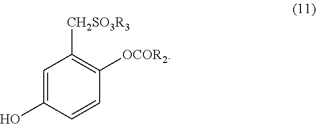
C1=CC(O)=CC([CH2SO3R3])=C1[OCOR2]
